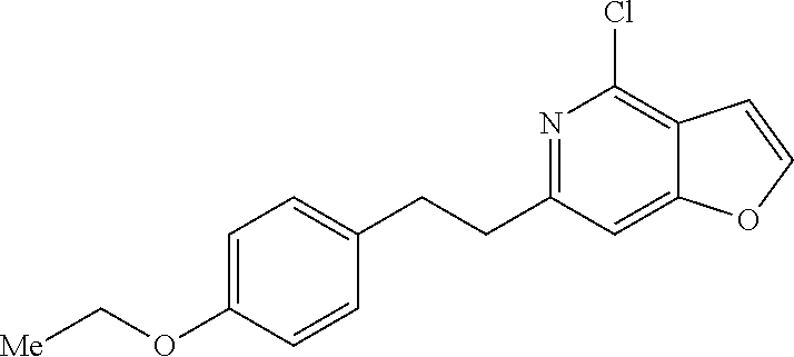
N1=C(CCC2=CC=C(OC[Me])C=C2)C=C2C(=C1Cl)C=CO2
